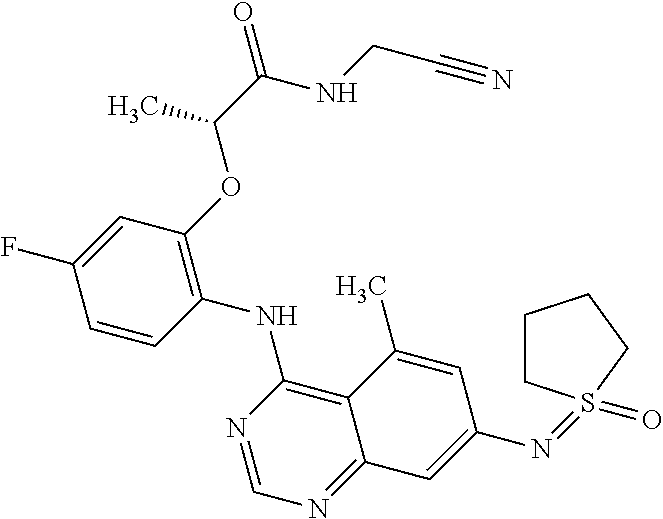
C1=CC(NC2=C3C(=NC=N2)C=C(N=S2(=O)CCCC2)C=C3C)=C(OC(C(=O)NCC#N)C)C=C1F
